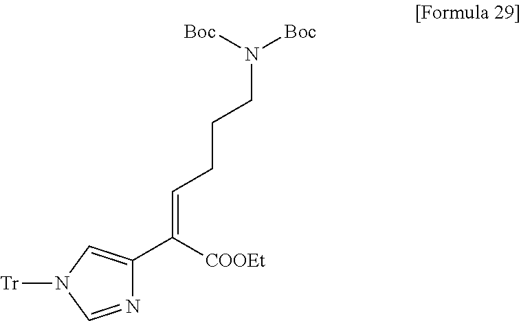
[Tr]N1C=NC(C([COOEt])=CCCCN([Boc])[Boc])=C1
